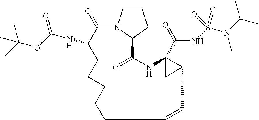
C1CN2C(C1)C(=O)NC1(C(=O)NS(N(C(C)C)C)(=O)=O)CC1C=CCCCCCC(NC(=O)OC(C)(C)C)C2=O
